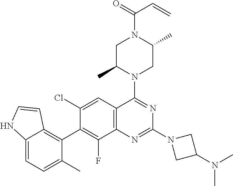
C12=CC=C(C)C(C3=C(F)C4=C(C=C3Cl)C(N3CC(C)N(C(=O)C=C)CC3C)=NC(N3CC(N(C)C)C3)=N4)=C1C=CN2
